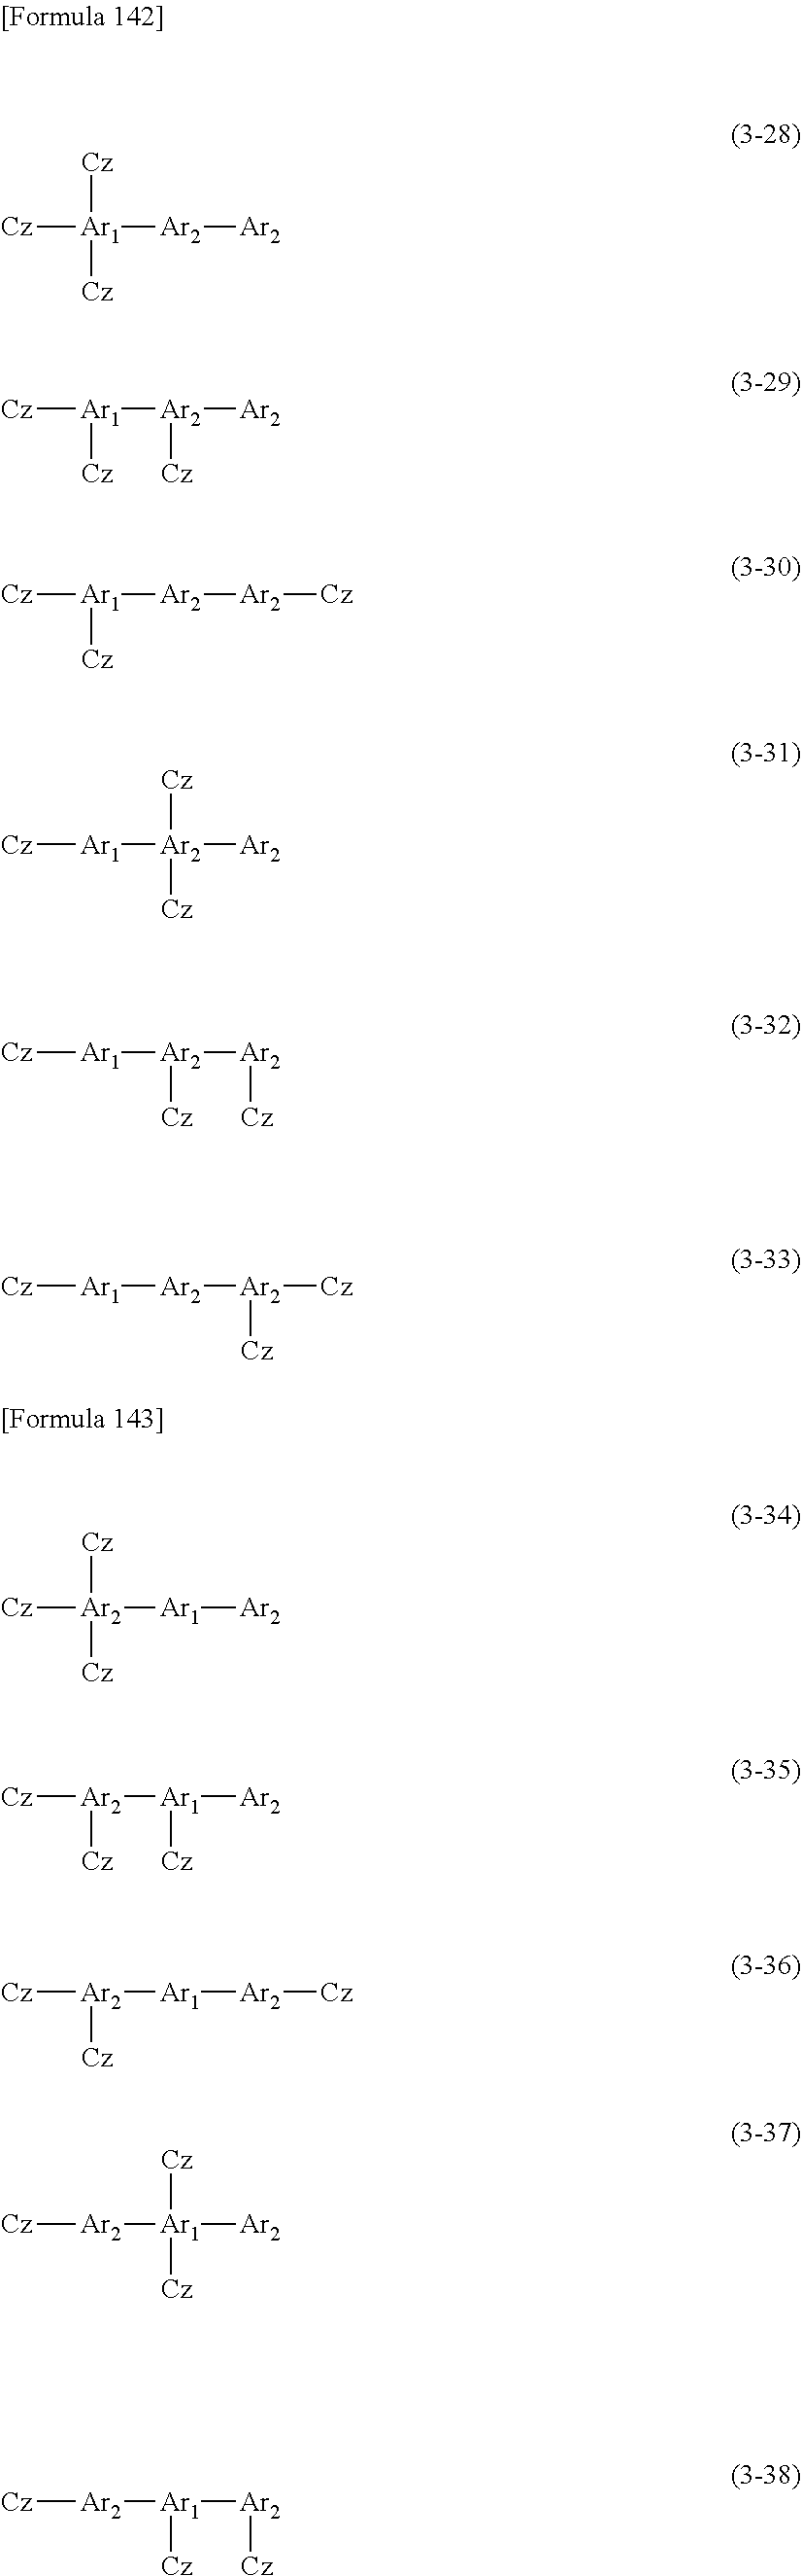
[Cz][Ar1]([Cz])([Cz])[Ar2][Ar2].[Ar1]([Cz])([Cz])[Ar2]([Ar2])[Cz].[Ar1]([Cz])([Cz])[Ar2][Ar2][Cz].[Ar1]([Cz])[Ar2]([Ar2])([Cz])[Cz].[Ar1]([Cz])[Ar2]([Ar2][Cz])[Cz].[Ar1]([Cz])[Ar2][Ar2]([Cz])[Cz].[Ar2]([Cz])([Cz])([Ar1][Ar2])[Cz].[Ar2]([Cz])([Cz])[Ar1]([Ar2])[Cz].[Ar2]([Cz])([Cz])[Ar1][Ar2][Cz].[Ar2]([Cz])[Ar1]([Ar2])([Cz])[Cz].[Ar2]([Cz])[Ar1]([Ar2][Cz])[Cz]
